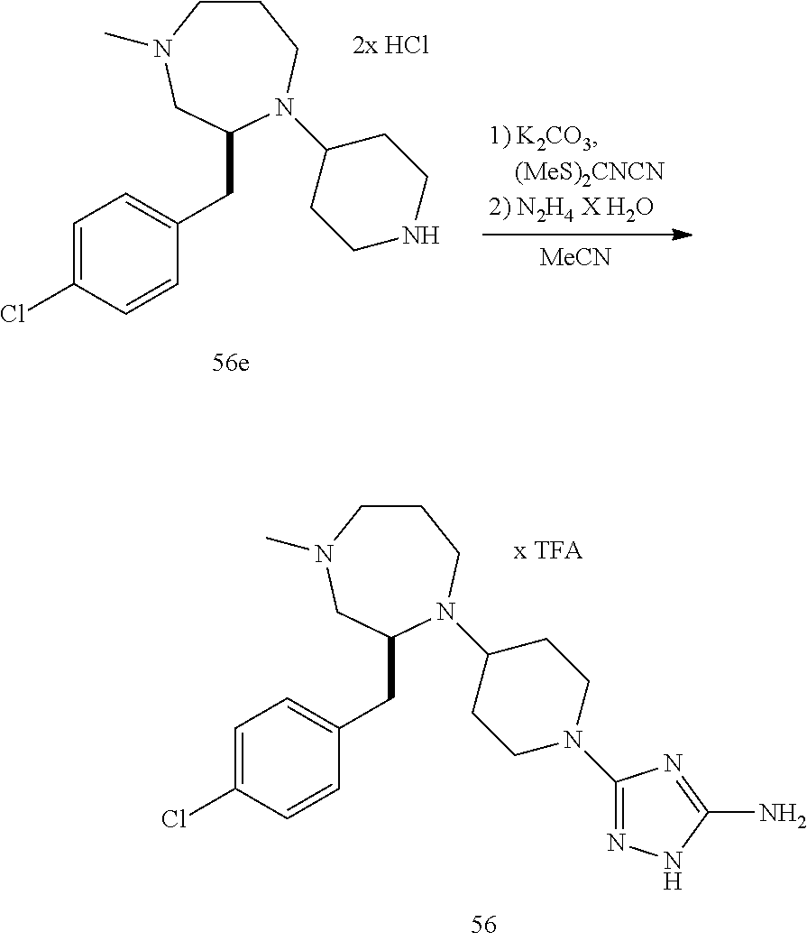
C1CN(C)CC(CC2=CC=C(Cl)C=C2)N(C2CCN(C3=NNC(N)=N3)CC2)C1.[MeCN].C1CN(C)CC(CC2=CC=C(Cl)C=C2)N(C2CCNCC2)C1
